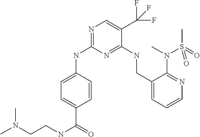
N1=C(NC2=CC=C(C(=O)NCCN(C)C)C=C2)N=C(NCC2=CC=CN=C2N(C)S(C)(=O)=O)C(C(F)(F)F)=C1
